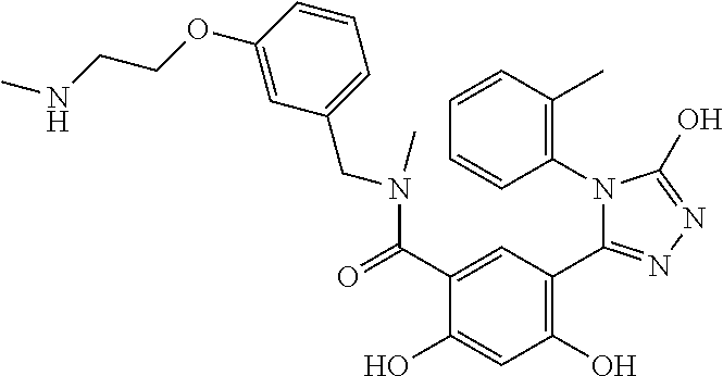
C1=CC(OCCNC)=CC(CN(C)C(C2=CC(C3=NN=C(O)N3C3=C(C)C=CC=C3)=C(O)C=C2O)=O)=C1
